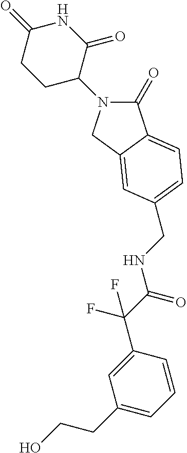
C1C(N2C(=O)C3=CC=C(CNC(C(C4=CC(CCO)=CC=C4)(F)F)=O)C=C3C2)C(=O)NC(=O)C1
